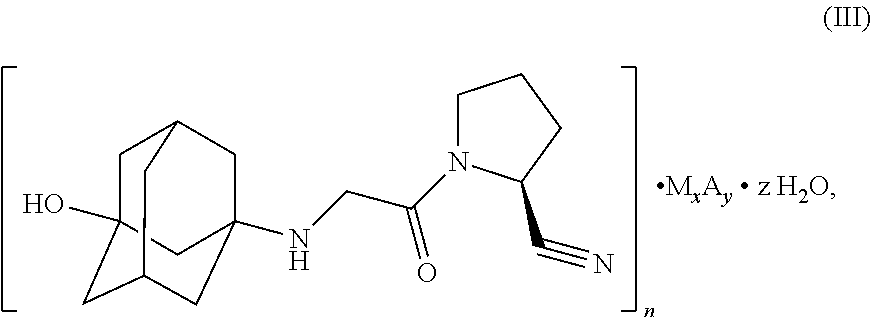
C1N(C(CNC23CC4CC(O)(CC(C2)C4)C3)=O)C(C#N)CC1
